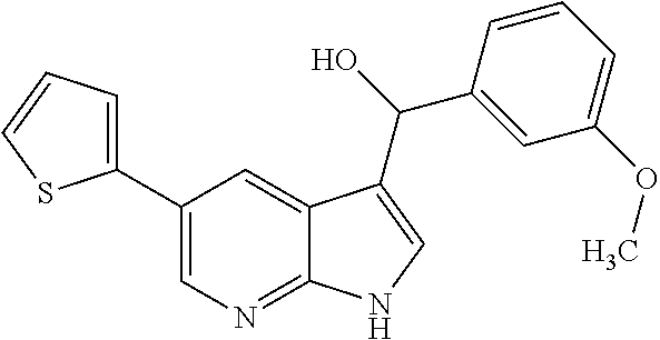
C1(C2=CN=C3C(=C2)C(C(C2=CC(OC)=CC=C2)O)=CN3)=CC=CS1
